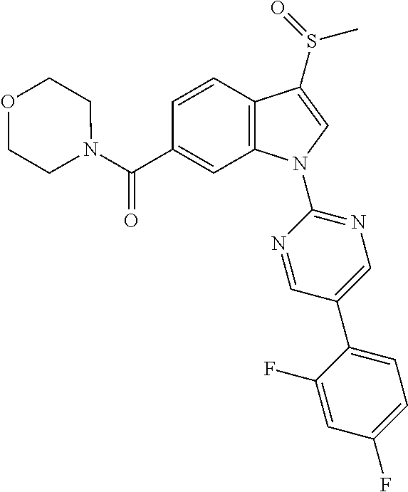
C(C1=CC2=C(C=C1)C(S(C)=O)=CN2C1=NC=C(C2=CC=C(F)C=C2F)C=N1)(=O)N1CCOCC1
